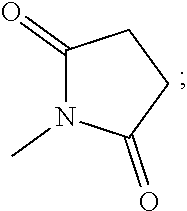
C1(=O)N(C)C(=O)CC1
